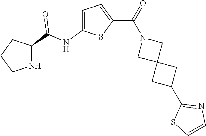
C1CNC(C(NC2=CC=C(C(=O)N3CC4(C3)CC(C3=NC=CS3)C4)S2)=O)C1
